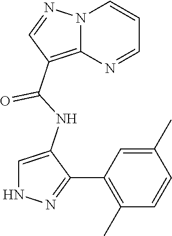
N12C(=C(C(NC3=CNN=C3C3=C(C)C=CC(C)=C3)=O)C=N1)N=CC=C2
